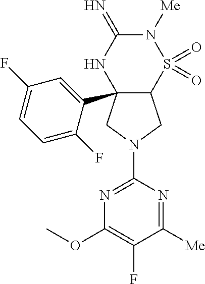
C12(C3=CC(F)=CC=C3F)C(S(=O)(=O)N([Me])C(=N)N1)CN(C1=NC(OC)=C(F)C([Me])=N1)C2
